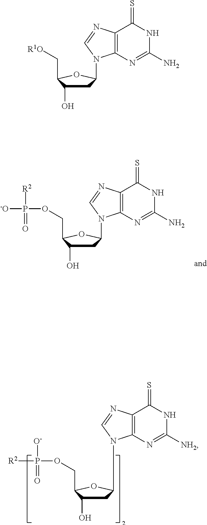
C12=C(N=C(N)NC1=S)N(C1CC(O)C(COP([-O])(=O)[R2])O1)C=N2.C12=C(N=C([NH2])NC1=S)N(C1CC(O)C(COP([R2])(=O)[O-])O1)C=N2.C12=C(N=C(N)NC1=S)N(C1CC(O)C(C[R1O])O1)C=N2
